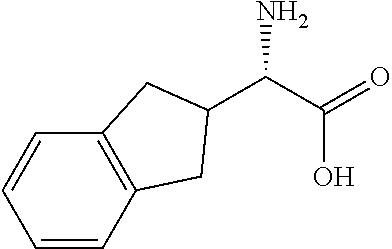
C1=CC2=C(C=C1)CC(C(C(=O)O)N)C2
